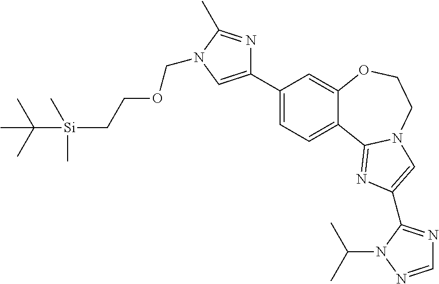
C1(C2=CN(COCC[Si](C)(C)C(C)(C)C)C(C)=N2)=CC=C2C(=C1)OCCN1C2=NC(C2=NC=NN2C(C)C)=C1
